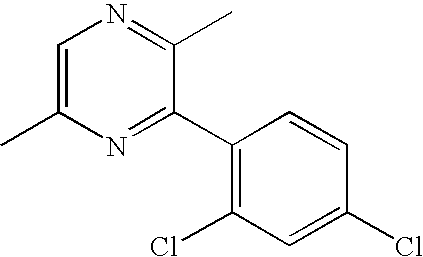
C1=C(C)N=C(C2=C(Cl)C=C(Cl)C=C2)C(C)=N1
